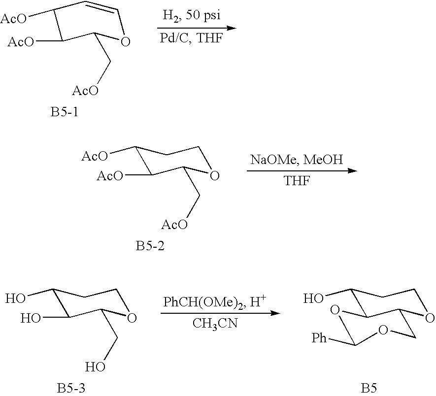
C1(C[AcO])C([AcO])C([AcO])C=CO1.C1([AcO])C([AcO])C(C[AcO])OCC1.[THF].C1(O)C2C(OCC1)COC([Ph])O2.[B5].[CH3CN].C1(O)C(O)C(CO)OCC1
